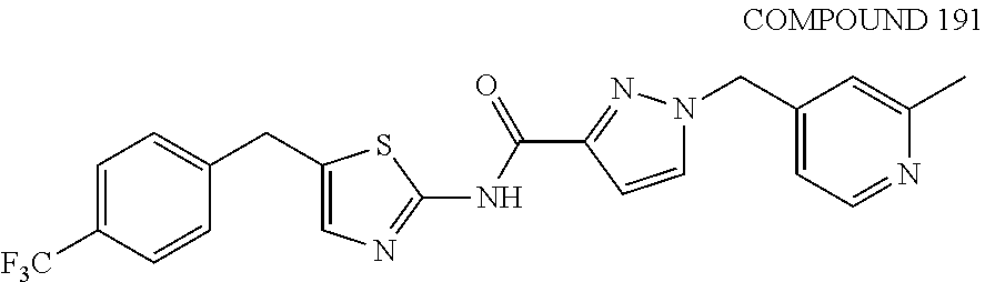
C1(CC2=CC=C([F3C])C=C2)=CN=C(NC(C2=NN(CC3=CC=NC(C)=C3)C=C2)=O)S1
